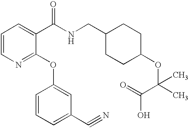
C1=CN=C(OC2=CC(C#N)=CC=C2)C(C(NCC2CCC(OC(C)(C(=O)O)C)CC2)=O)=C1
